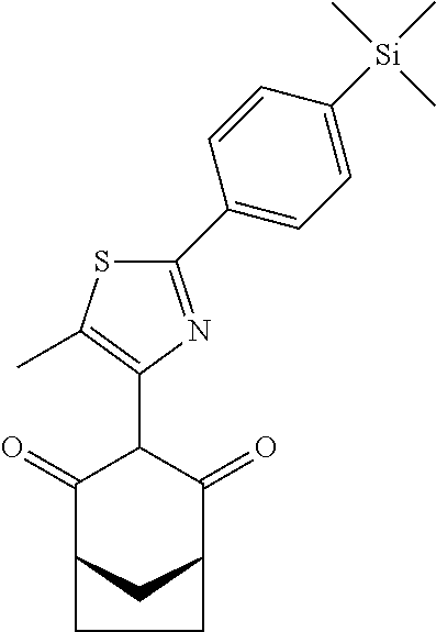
C1(=O)C2CC(C(=O)C1C1=C(C)SC(C3=CC=C([Si](C)(C)C)C=C3)=N1)CC2
